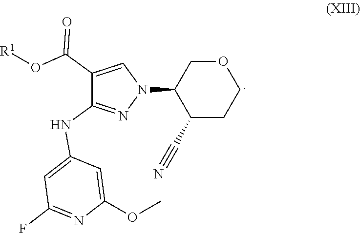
C1(C#N)CCOCC1N1C=C(C(O[R1])=O)C(NC2=CC(F)=NC(OC)=C2)=N1
